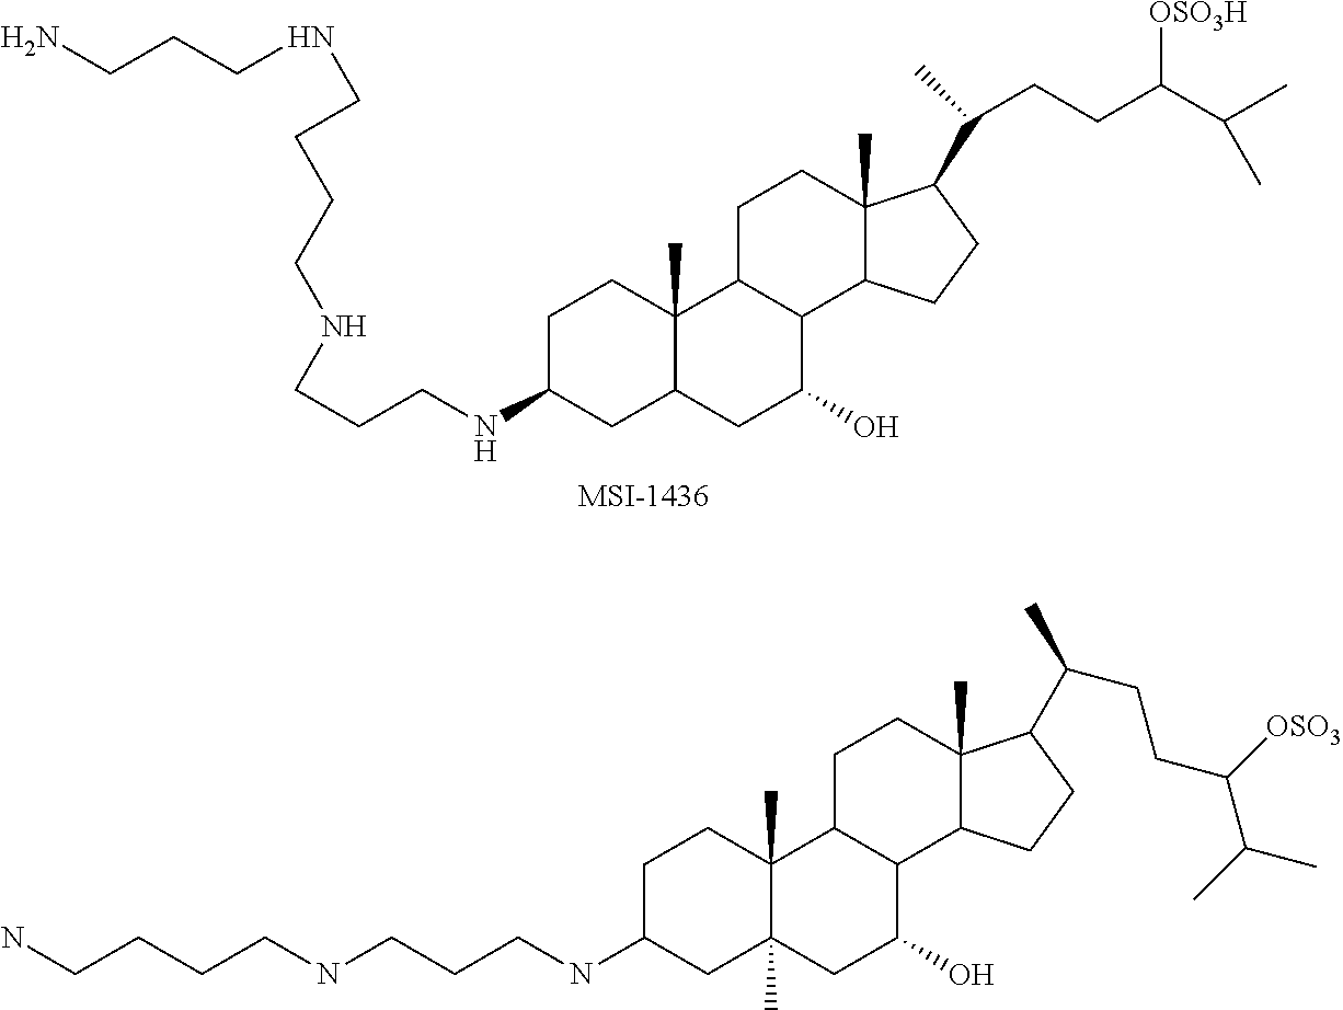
C1C(NCCCNCCCCNCCCN)CC2C(C)(C1)C1C(C(O)C2)C2C(C)(CC1)C(C(C)CCC(C(C)C)[OSO3H])CC2.C1C(NCCCNCCCCN)CC2(C)C(C)(C1)C1C(C(O)C2)C2C(C)(CC1)C(C(CCC(C(C)C)[OSO3])C)CC2
